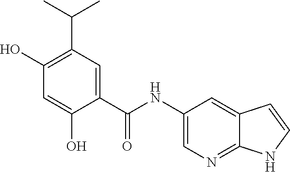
C1(NC(C2=CC(C(C)C)=C(O)C=C2O)=O)=CN=C2C(=C1)C=CN2
